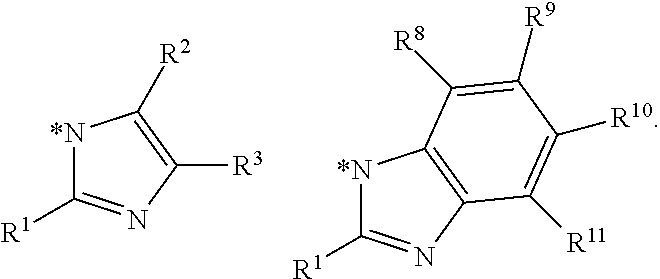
[*N]1C([R1])=NC2=C1C([R8])=C([R9])C([R10])=C2[R11].[*N]1C([R1])=NC([R3])=C1[R2]
